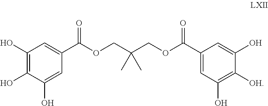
C1(O)=C(O)C(O)=CC(C(OCC(COC(C2=CC(O)=C([OH])C(O)=C2)=O)(C)C)=O)=C1
